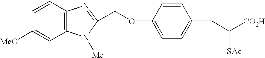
C12=C(C=CC([MeO])=C1)N=C(COC1=CC=C(CC([CO2H])[SAc])C=C1)N2[Me]
